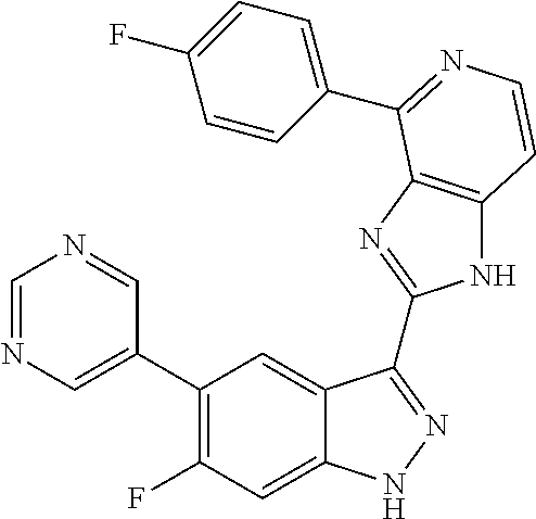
C1=C(C2=C(F)C=C3C(=C2)C(C2=NC4=C(N2)C=CN=C4C2=CC=C(F)C=C2)=NN3)C=NC=N1
